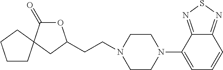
O1C(=O)C2(CC1CCN1CCN(C3=CC=CC4=NSN=C34)CC1)CCCC2
